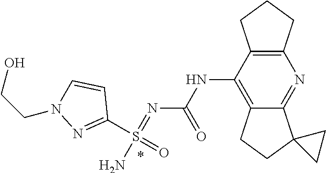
N(C1=C2C(=NC3=C1CCC3)C1(CC2)CC1)C(N=S(N)(C1=NN(CCO)C=C1)=O)=O
